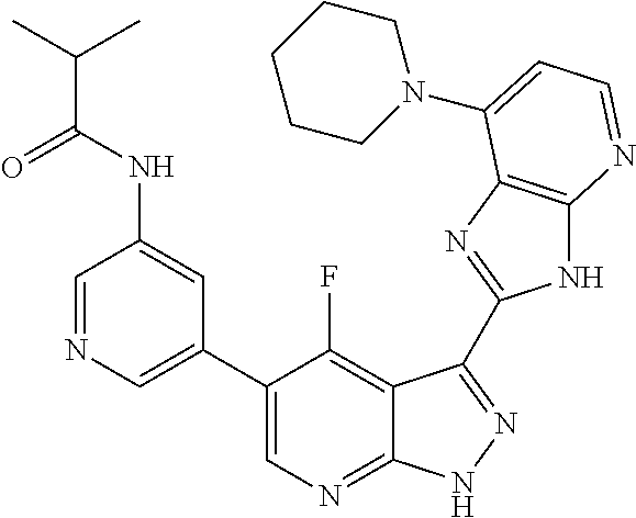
C1=NC=C(C2=CN=C3C(=C2F)C(C2=NC4=C(N2)N=CC=C4N2CCCCC2)=NN3)C=C1NC(C(C)C)=O
